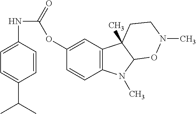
O(C1=CC2=C(C=C1)N(C)C1C2(C)CCN(C)O1)C(=O)NC1=CC=C(C(C)C)C=C1
